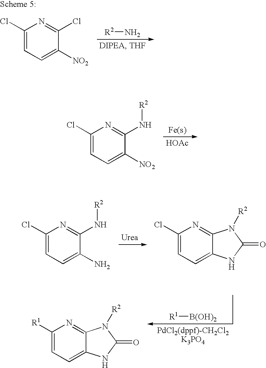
[R2]N.C1(Cl)=CC=C([NO2])C(Cl)=N1.C1(Cl)=CC=C([NO2])C(N[R2])=N1.[HOAc].C1(Cl)=CC=C(N)C(N[R2])=N1.C1(Cl)=CC=C2C(=N1)N([R2])C(=O)N2.[R1][B(OH)2].C1([R1])=CC=C2C(=N1)N([R2])C(=O)N2
